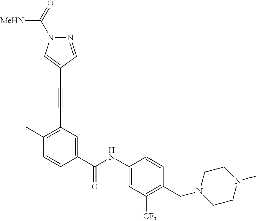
N1=CC(C#CC2=C(C)C=CC(C(NC3=CC([CF3])=C(CN4CCN(C)CC4)C=C3)=O)=C2)=CN1C(=O)[MeHN]
